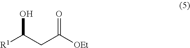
[R1]C(CC([OEt])=O)O
